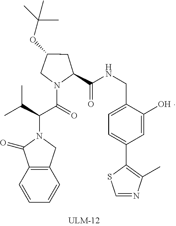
O(C1CN(C(C(N2C(=O)C3=C(C2)C=CC=C3)C(C)C)=O)C(C(=O)NCC2=CC=C(C3=C(C)N=CS3)C=C2O)C1)C(C)(C)C
